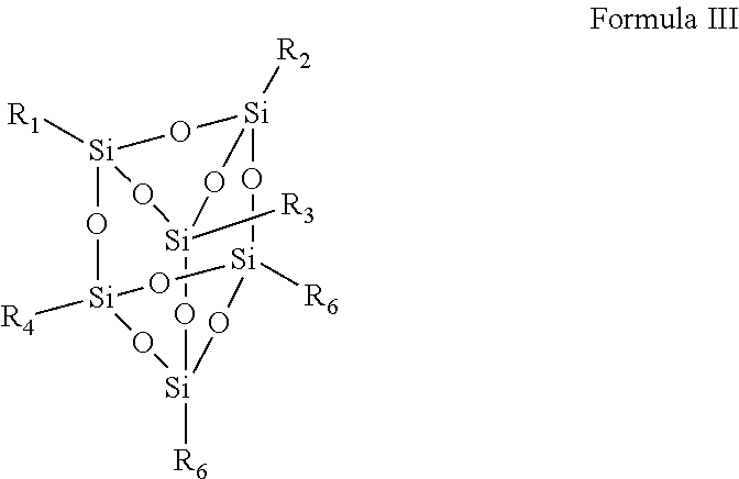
[Si]12([R1])O[Si]3([R2])O[Si]4([R6])O[Si]([R6])(O[Si]([R3])(O1)O3)O[Si]([R4])(O2)O4
